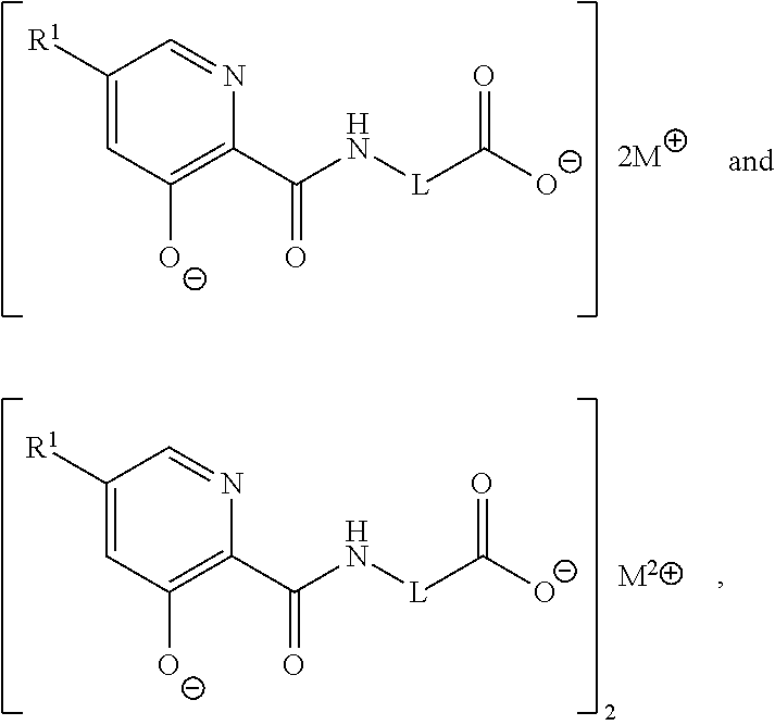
C1([R1])=CC([O-])=C(C(=O)N[L]C([O-])=O)N=C1.C1([R1])=CC([O-])=C(C(=O)N[L]C([O-])=O)N=C1.[M2]
